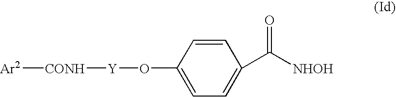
C1(O[Y][CONH][Ar2])=CC=C(C([NHOH])=O)C=C1
